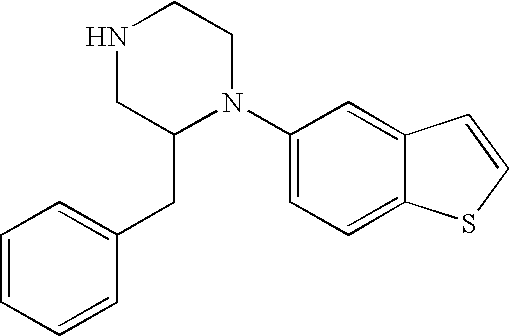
C1=CC=CC(CC2N(C3=CC=C4C(=C3)C=CS4)CCNC2)=C1
